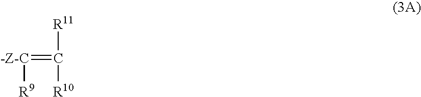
[-Z-C](=C([R10])[R11])[R9]
